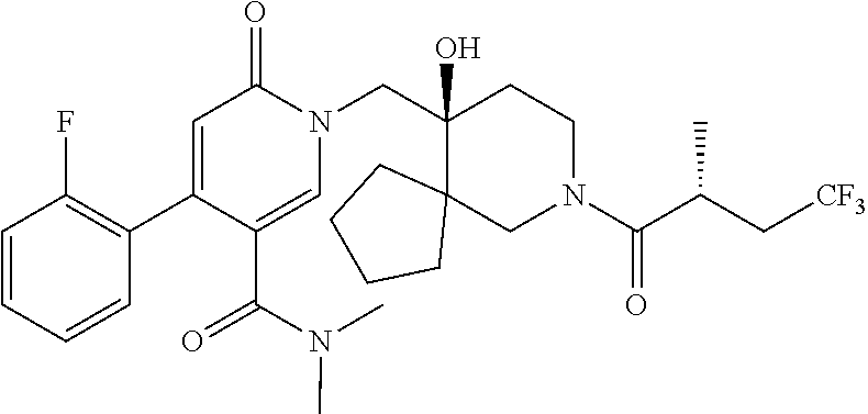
C1(C2=CC(=O)N(CC3(O)C4(CN(C(C(C[CF3])C)=O)CC3)CCCC4)C=C2C(=O)N(C)C)=C(F)C=CC=C1
